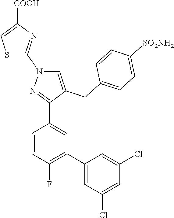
C1=CC(F)=C(C2=CC(Cl)=CC(Cl)=C2)C=C1C1=NN(C2=NC([COOH])=CS2)C=C1CC1=CC=C([SO2NH2])C=C1
